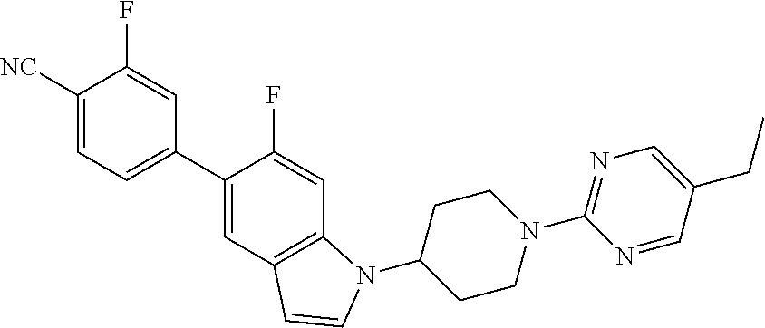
C1(C2=CC=C([NC])C(F)=C2)=CC2=C(C=C1F)N(C1CCN(C3=NC=C(CC)C=N3)CC1)C=C2
